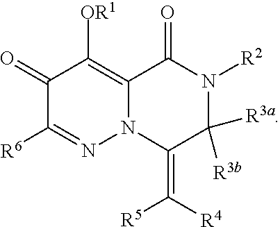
C1(=O)C([R6])=NN2C(=C1[OR1])C(=O)N([R2])C([R3b])([R3a])C2=C([R5])[R4]
